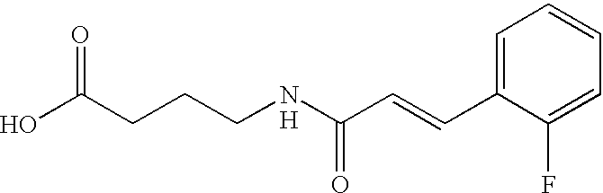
OC(CCCNC(C=CC1=CC=CC=C1F)=O)=O.[H]
